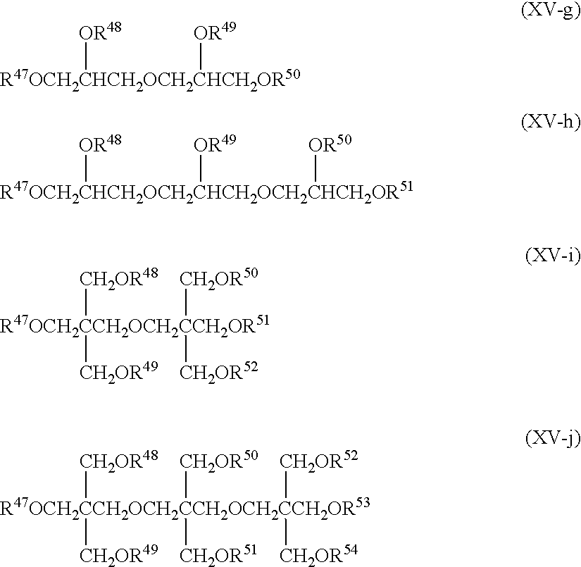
[R47OCH2CHCH2OCH2CHCH2OR50]([OR48])[OR49].[R47OCH2CHCH2OCH2CHCH2OCH2CHCH2OR51]([OR48])([OR49])[OR50].[R47OCH2CCH2OCH2CCH2OR51]([CH2OR48])([CH2OR49])([CH2OR50])[CH2OR52].[R47OCH2CCH2OCH2CCH2OCH2CCH2OR53]([CH2OR48])([CH2OR49])([CH2OR50])([CH2OR51])([CH2OR52])[CH2OR54]
